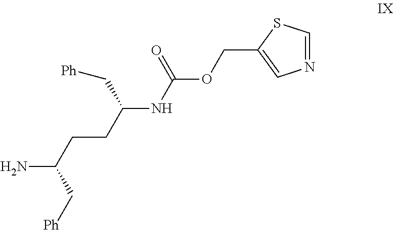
NC(CCC(NC(OCC1=CN=CS1)=O)C[Ph])C[Ph]
